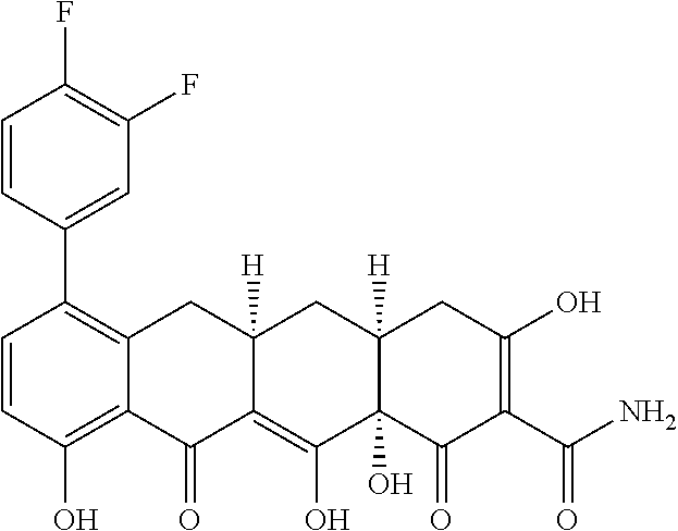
C1=CC(O)=C2C(=C1C1=CC(F)=C(F)C=C1)CC1([H])C(=C(O)C3(O)C([H])(C1)CC(O)=C(C(N)=O)C3=O)C2=O
